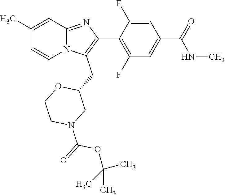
C1(C)=CC2=NC(C3=C(F)C=C(C(NC)=O)C=C3F)=C(CC3OCCN(C(OC(C)(C)C)=O)C3)N2C=C1
